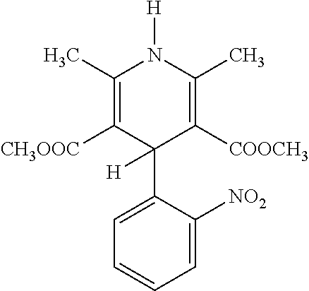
C1=CC=C([NO2])C(C2([H])C([COOCH3])=C(C)N([H])C(C)=C2[CH3OOC])=C1
